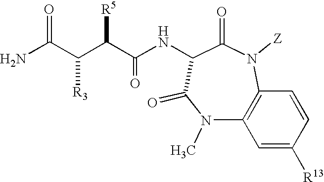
N1([Z])C(=O)C(NC(C([R5])C(C(N)=O)[R3])=O)C(=O)N(C)C2=C1C=CC([R13])=C2
